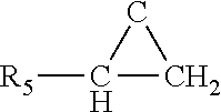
C1([R5])CC1
